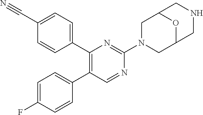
C1(C2=CC=C(C#N)C=C2)=C(C2=CC=C(F)C=C2)C=NC(N2CC3OC(C2)CNC3)=N1
